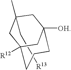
C([R13])C1(C)CC2([R12])CCCC([OH])(C1)C2
